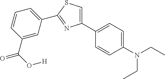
C1(C2=CC=C(N(CC)CC)C=C2)=CSC(C2=CC=CC(C(O[H])=O)=C2)=N1
